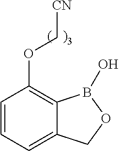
C1=CC=C2C(=C1OC[CN])B(O)OC2
